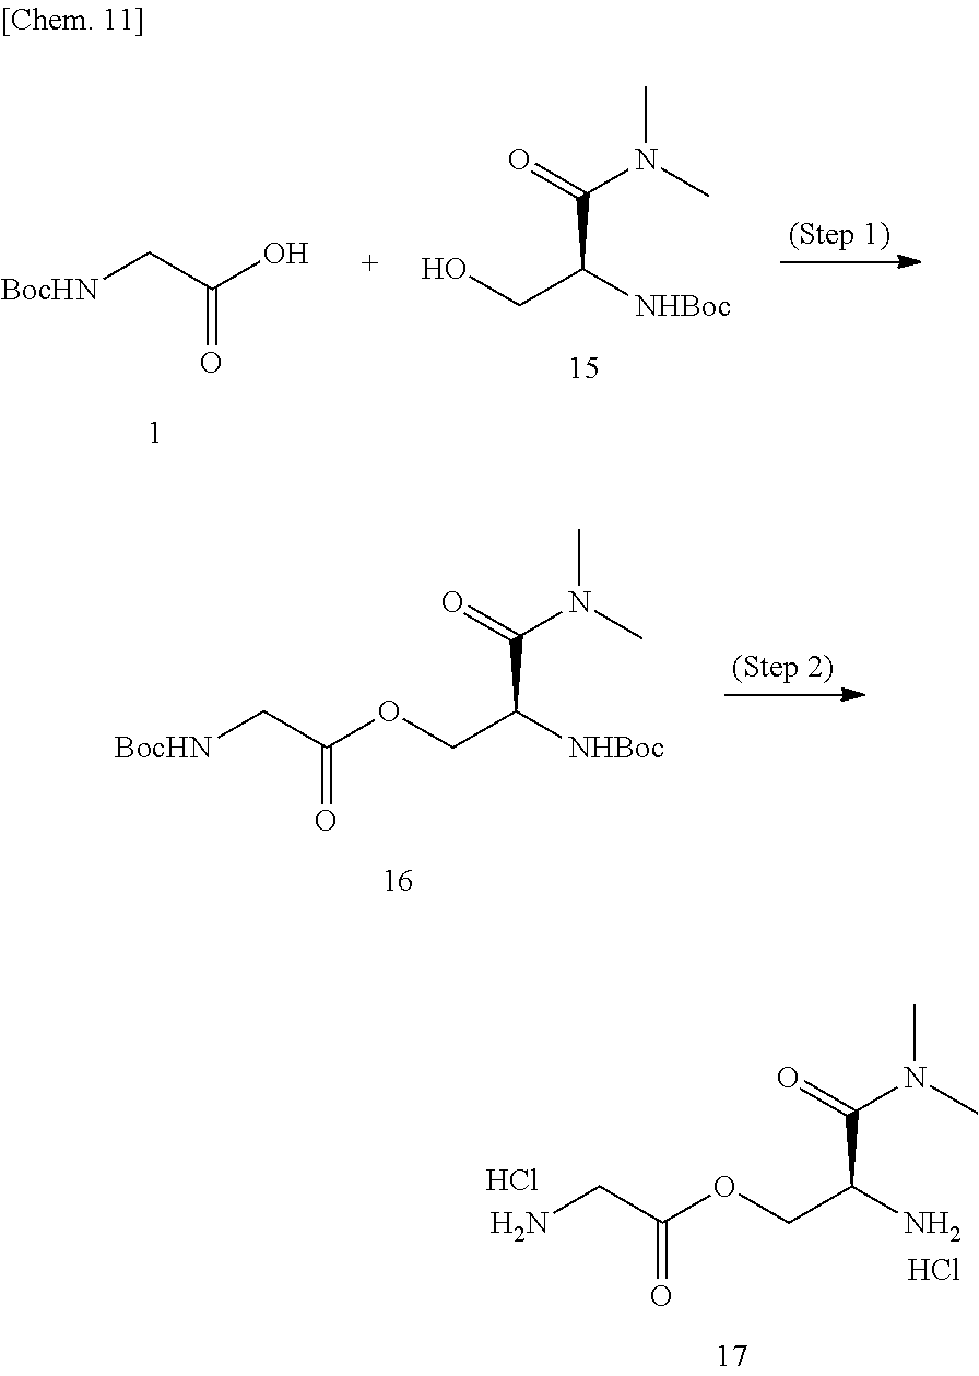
C([BocHN])C(O)=O.OCC([NHBoc])C(=O)N(C)C.C(C([NHBoc])C(=O)N(C)C)OC(C[BocHN])=O.C(C(N)C(=O)N(C)C)OC(CN)=O.Cl.Cl
